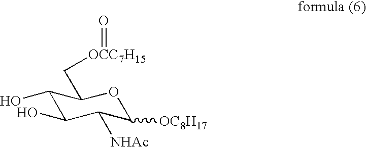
C1(O)C(O)C([NHAc])C([OC8H17])OC1C[OCC7H15]=O
